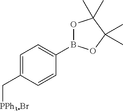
C1=C(C[PPh3Br])C=CC(B2OC(C)(C)C(C)(C)O2)=C1
